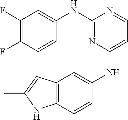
C1(F)=C(F)C=CC(NC2=NC(NC3=CC4=C(C=C3)NC(C)=C4)=CC=N2)=C1
